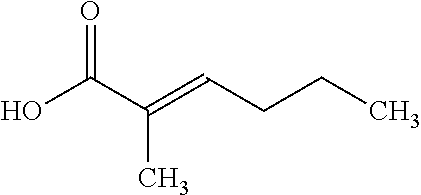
OC(C(=CCCC)C)=O
